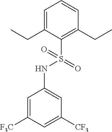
C1=C([F3C])C=C([CF3])C=C1NS(C1=C(CC)C=CC=C1CC)(=O)=O
